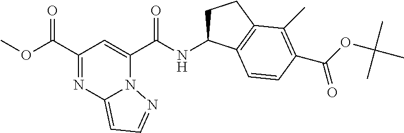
N(C(C1=CC(C(OC)=O)=NC2=CC=NN12)=O)C1CCC2=C1C=CC(C(OC(C)(C)C)=O)=C2C
